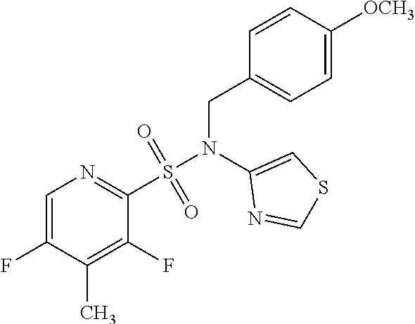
C1=C(F)C(C)=C(F)C(S(N(C2=CSC=N2)CC2=CC=C([OCH3])C=C2)(=O)=O)=N1
